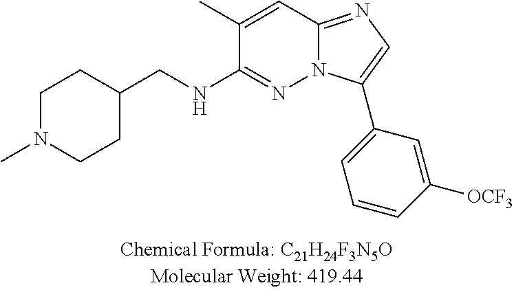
C1(C)=CC2=NC=C(C3=CC=CC([OCF3])=C3)N2N=C1NCC1CCN(C)CC1
